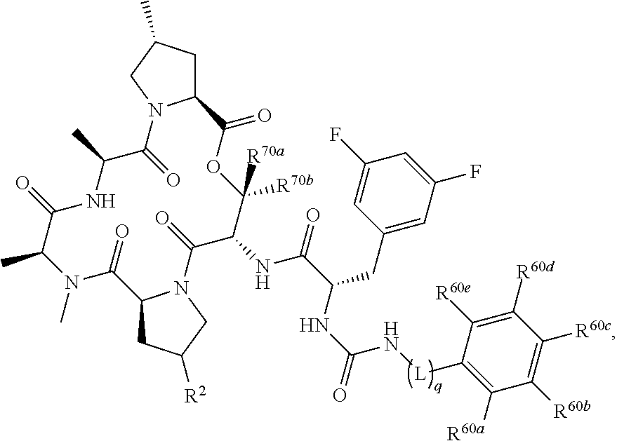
C12CC(C)CN1C(=O)C(C)NC(=O)C(C)N(C)C(=O)C1CC([R2])CN1C(=O)C(NC(C(NC(=O)N[L]C1=C([R60a])C([R60b])=C([R60c])C([R60d])=C1[R60e])CC1=CC(F)=CC(F)=C1)=O)C([R70b])([R70a])OC2=O
